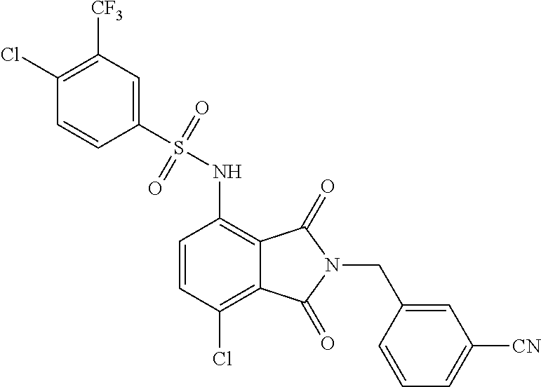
C1(Cl)=C([CF3])C=C(S(=O)(=O)NC2=C3C(=C(Cl)C=C2)C(=O)N(CC2=CC([CN])=CC=C2)C3=O)C=C1
